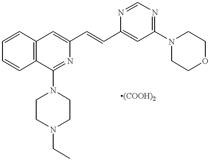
C1=CC2=C(C=C1)C(N1CCN(CC)CC1)=NC(C=CC1=CC(N3CCOCC3)=NC=N1)=C2
